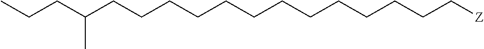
C(CCCCC[Z])CCCCCCCC(CCC)C
